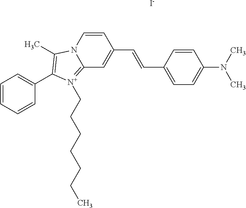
C(=CC1=CC=C(N(C)C)C=C1)C1=CC2=[N+](CCCCCCC)C(C3=CC=CC=C3)=C(C)N2C=C1.[I-]
